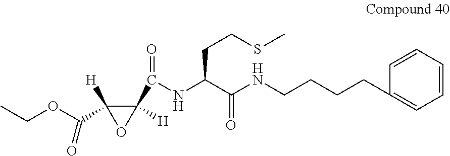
C1(C(NC(C(=O)NCCCCC2=CC=CC=C2)CCSC)=O)([H])C(C(OCC)=O)([H])O1
